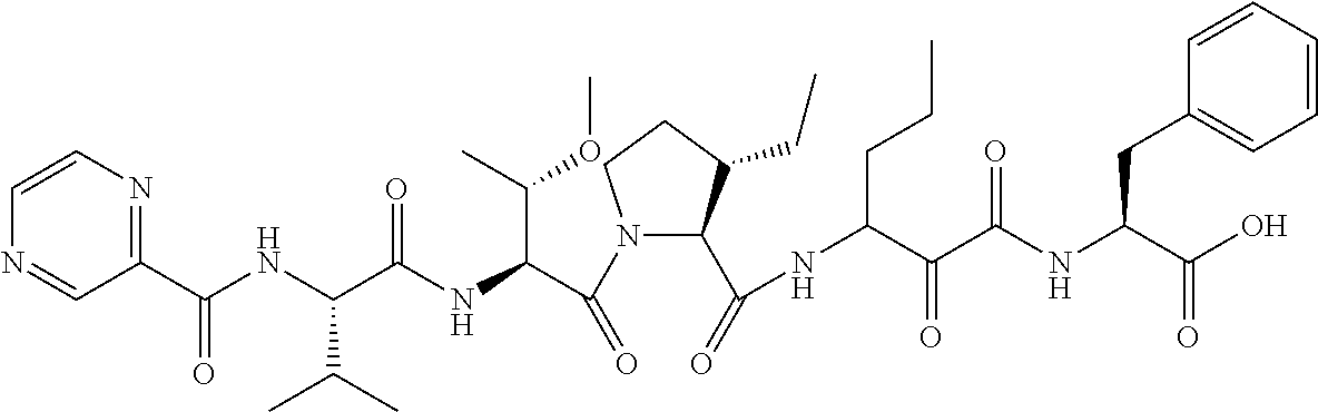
C1(C(NC(C(NC(C(N2C(C(=O)NC(C(C(NC(C(O)=O)CC3=CC=CC=C3)=O)=O)CCC)C(CC)CC2)=O)C(C)OC)=O)C(C)C)=O)=NC=CN=C1
